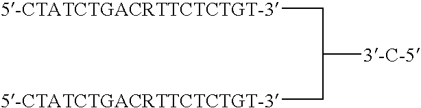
[5-CTATCTGACRTTCTCTGT-3]CC([3-C-5])C[5-CTATCTGACRTTCTCTGT-3]
